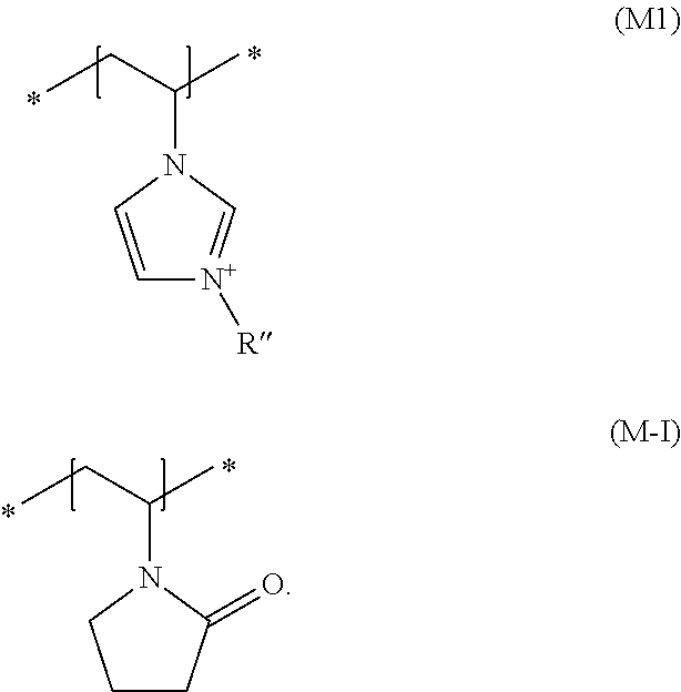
CCC(C)N1C=C[N+]([R])=C1.CCC(C)N1CCCC1=O
